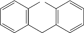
C1(C)=C(CC2=C(C)C=CC=C2)C=CC=C1
